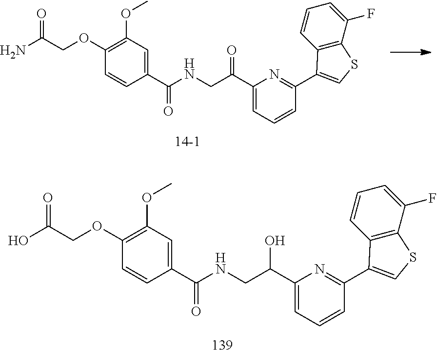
C1(C(=O)NCC(C2=CC=CC(C3=CSC4=C3C=CC=C4F)=N2)O)=CC(OC)=C(OCC(=O)O)C=C1.C1(C(=O)NCC(C2=CC=CC(C3=CSC4=C3C=CC=C4F)=N2)=O)=CC(OC)=C(OCC(=O)N)C=C1
